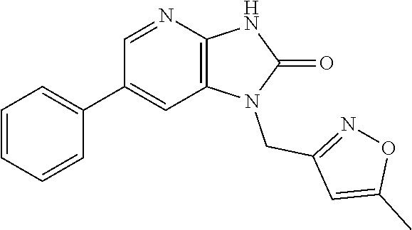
C1(C2=CC=CC=C2)=CC2=C(N=C1)NC(=O)N2CC1=NOC(C)=C1
